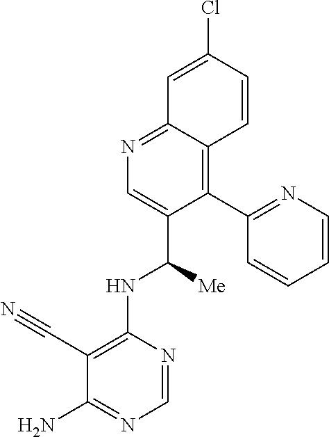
N(C(C1=CN=C2C(=C1C1=NC=CC=C1)C=CC(Cl)=C2)[Me])C1=C(C#N)C(N)=NC=N1
